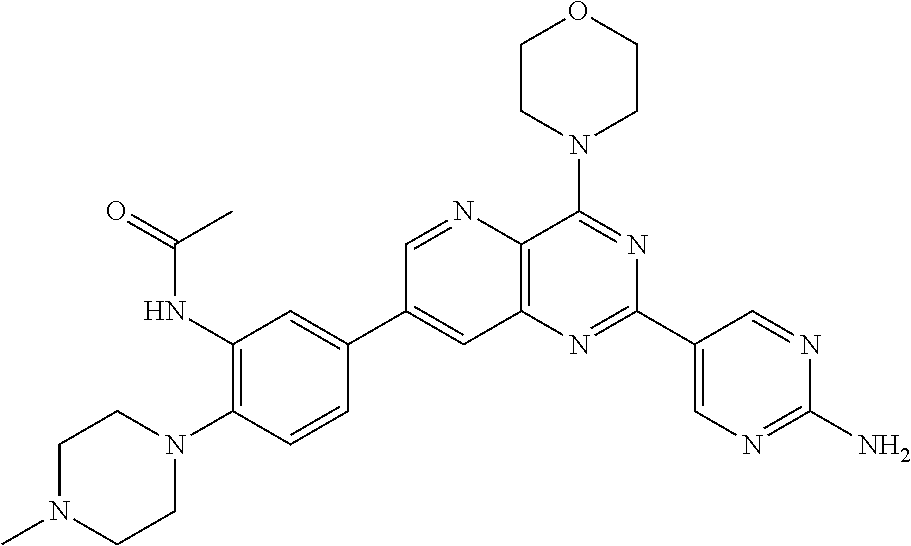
C1(NC(=O)C)=C(N2CCN(C)CC2)C=CC(C2=CC3=C(N=C2)C(N2CCOCC2)=NC(C2=CN=C(N)N=C2)=N3)=C1
